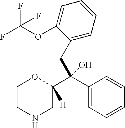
C1CNCC(C(C2=CC=CC=C2)(CC2=CC=CC=C2OC(F)(F)F)O)([H])O1
